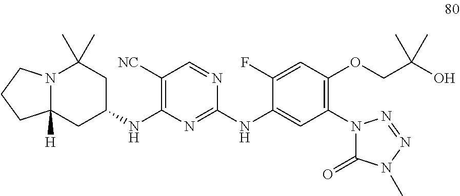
N12C([H])(CC(NC3=C([NC])C=NC(NC4=CC(N5C(=O)N(C)N=N5)=C(OCC(O)(C)C)C=C4F)=N3)CC1(C)C)CCC2
